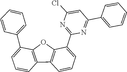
C1=CC=C(C2=CC=CC3=C2OC2=C3C=CC=C2C2=NC(Cl)=CC(C3=CC=CC=C3)=N2)C=C1
